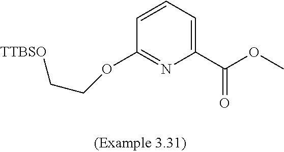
[TTBSO]CCOC1=NC(C(OC)=O)=CC=C1
